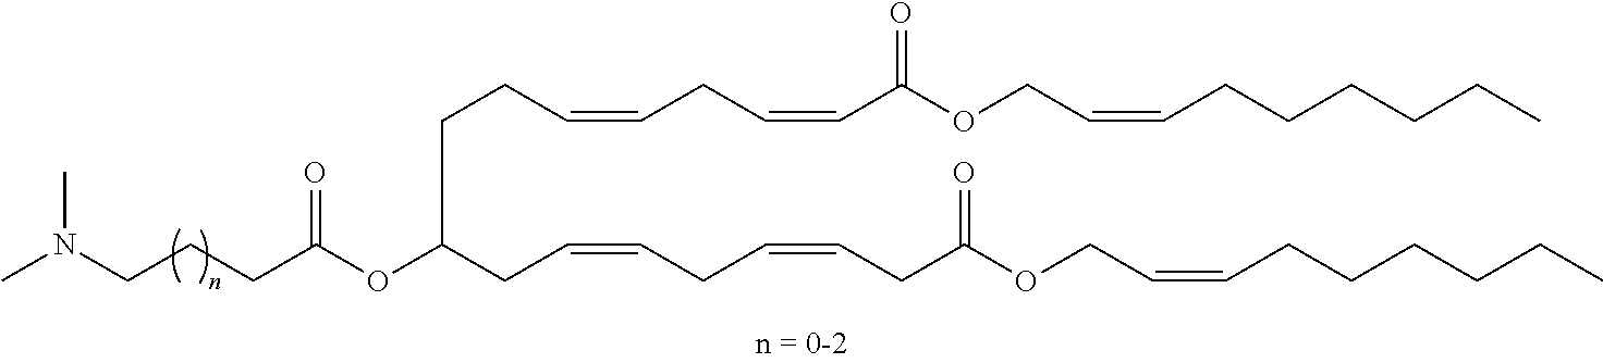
CN(CCCC(OC(CC=CCC=CCC(OCC=CCCCCCC)=O)CCC=CCC=CC(OCC=CCCCCCC)=O)=O)C
